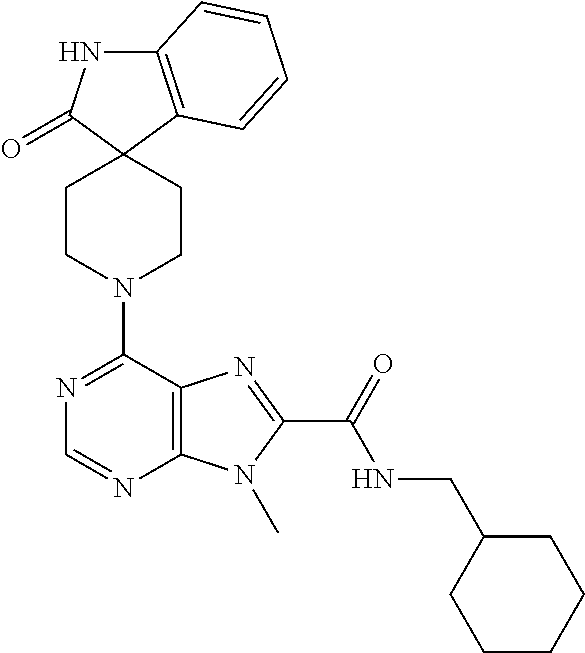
C12=C(C=CC=C1)C1(C(=O)N2)CCN(C2=NC=NC3=C2N=C(C(NCC2CCCCC2)=O)N3C)CC1
